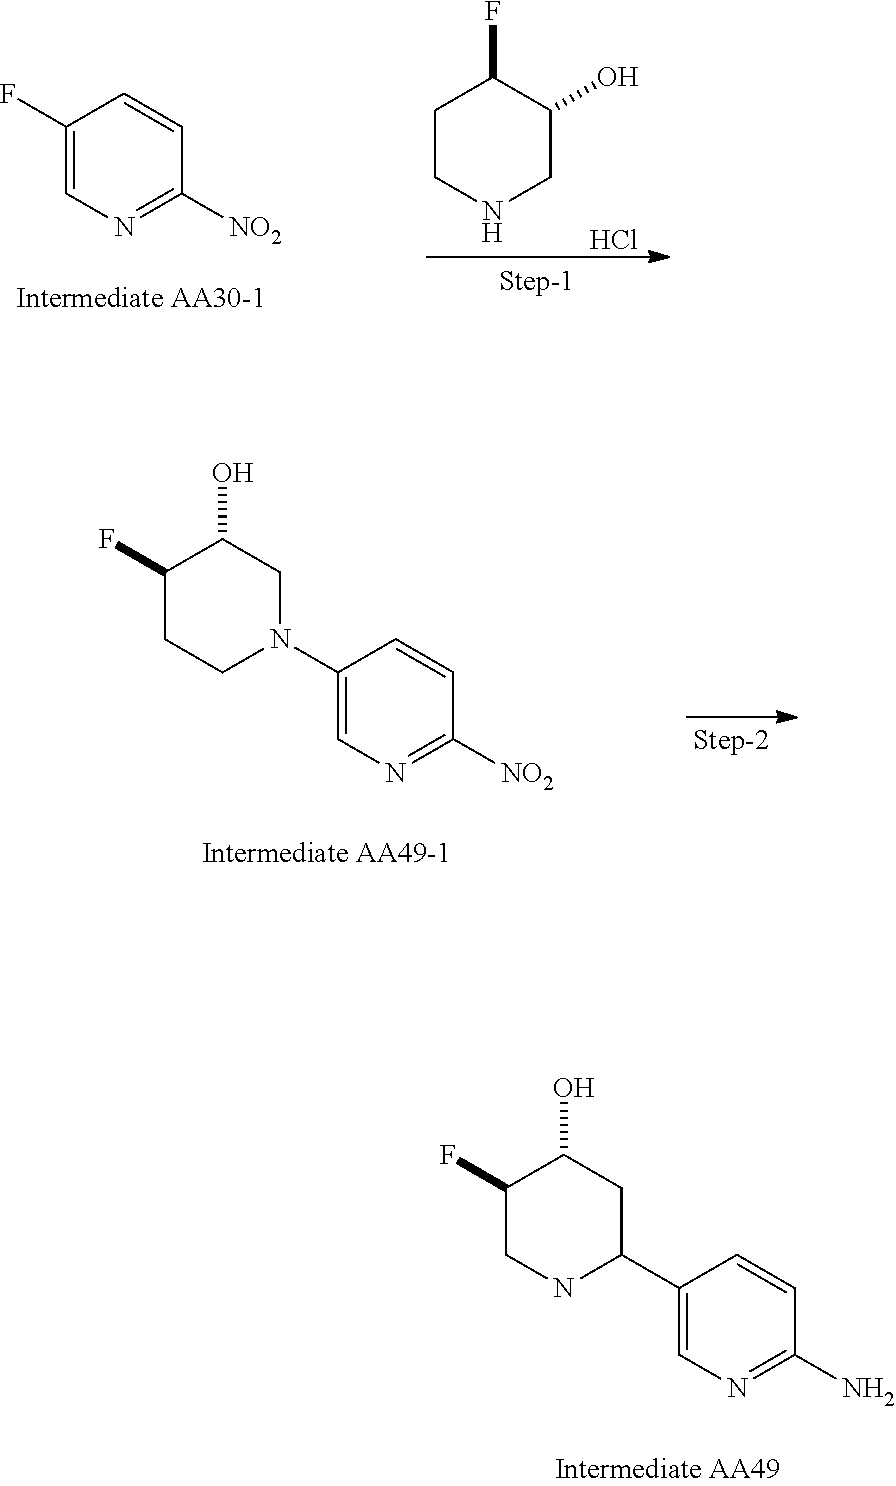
C1CNCC(O)C1F.Cl.C1(F)=CN=C([NO2])C=C1.C1(F)CCN(C2=CN=C([NO2])C=C2)CC1O.C1(F)CNC(C2=CN=C(N)C=C2)CC1O
